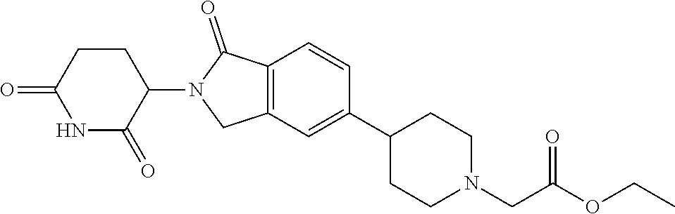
C1=CC2=C(C=C1C1CCN(CC(OCC)=O)CC1)CN(C1C(=O)NC(=O)CC1)C2=O
